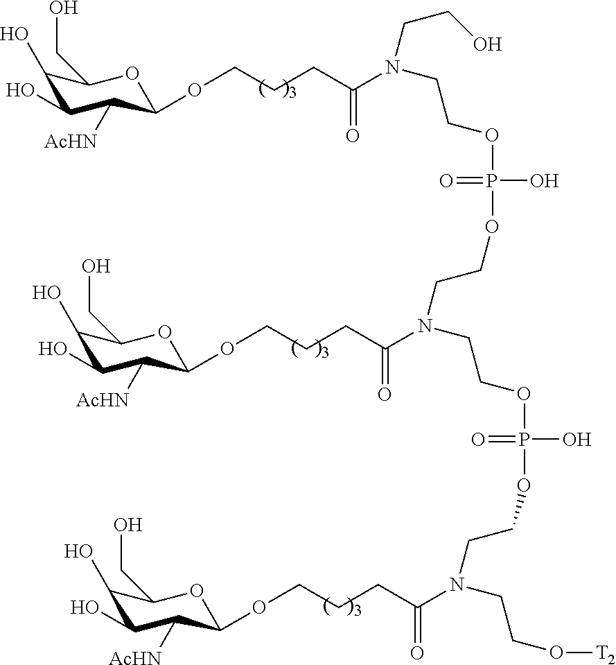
C1(O)C(O)C([AcHN])C(OCCCC(N(CCOP(O)(=O)OCCN(C(CCCOC2C([AcHN])C(O)C(O)C(CO)O2)=O)CCO[T2])CCOP(OCCN(C(CCCOC2C([AcHN])C(O)C(O)C(CO)O2)=O)CCO)(O)=O)=O)OC1CO
